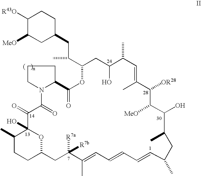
C1([R43O])C([MeO])CC(CC(C2CC(O)C(C)C=C(C)C([OR28])C([MeO])C(O)C(C)CC(C)C=CC=CC=C(C)C([R7a])([R7b])CC3CCC(C)C(O)(C(=O)C(=O)N4C(CCC4)C(=O)O2)O3)C)CC1
